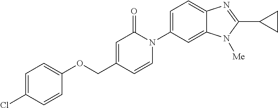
O(CC1=CC(=O)N(C2=CC=C3C(=C2)N([Me])C(C2CC2)=N3)C=C1)C1=CC=C(Cl)C=C1
